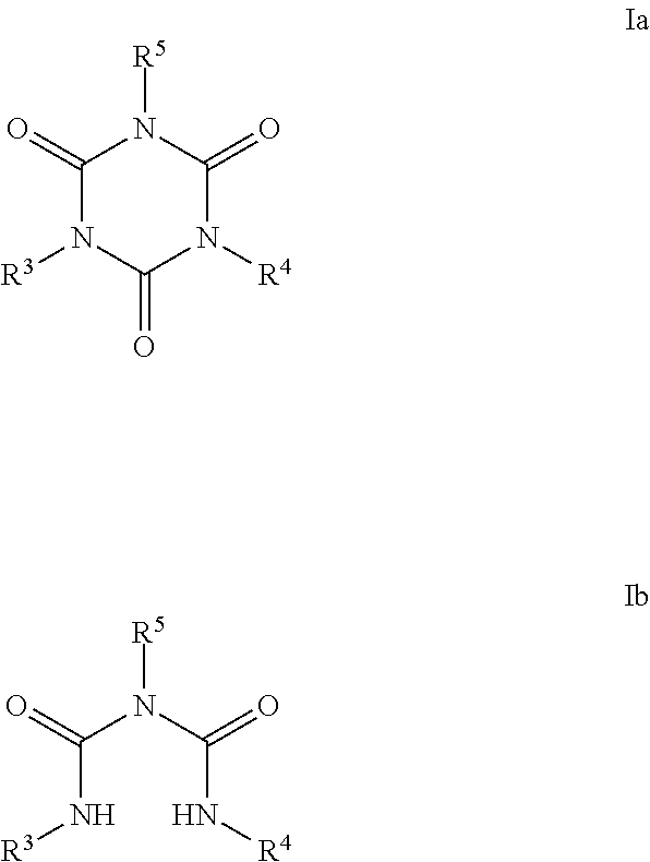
C1(=O)N([R3])C(=O)N([R4])C(=O)N1[R5].C(N[R3])(N(C(N[R4])=O)[R5])=O
